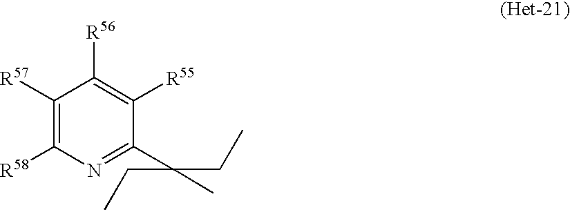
C1([R57])=C([R58])N=C(C(C)(CC)CC)C([R55])=C1[R56]
